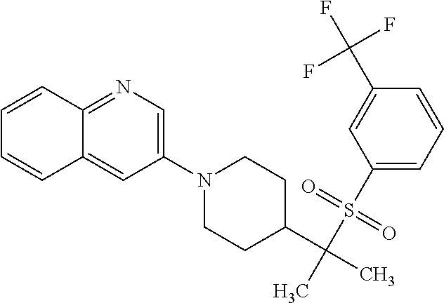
C1(N2CCC(C(C)(S(C3=CC=CC(C(F)(F)F)=C3)(=O)=O)C)CC2)=CN=C2C(=C1)C=CC=C2
